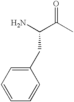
C1=CC=C(CC(N)C(C)=O)C=C1
